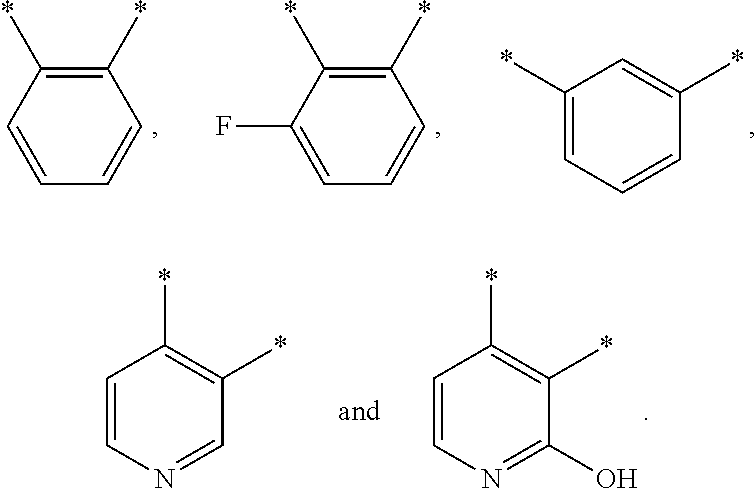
C1(*)=C(*)C=CC=C1.C1(*)=C(*)C(F)=CC=C1.C1(*)=CC=CC(*)=C1.C1=CN=C(O)C(*)=C1*.C1=CN=CC(*)=C1*
